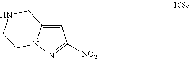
N12C(=CC([NO2])=N1)CNCC2
